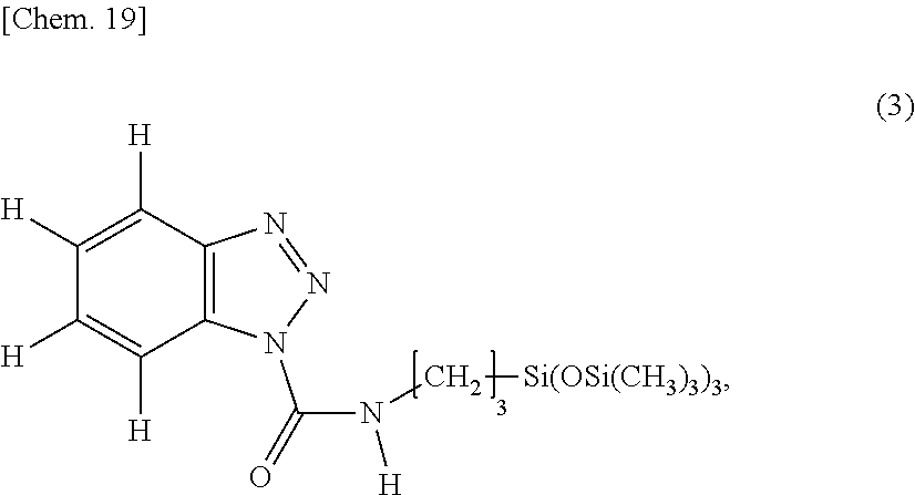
C1([H])=C([H])C2=C(C([H])=C1[H])N=NN2C(N([H])C[Si(OSi(CH3)3)3])=O
